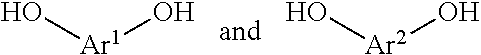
O[Ar1]O.O[Ar2]O
